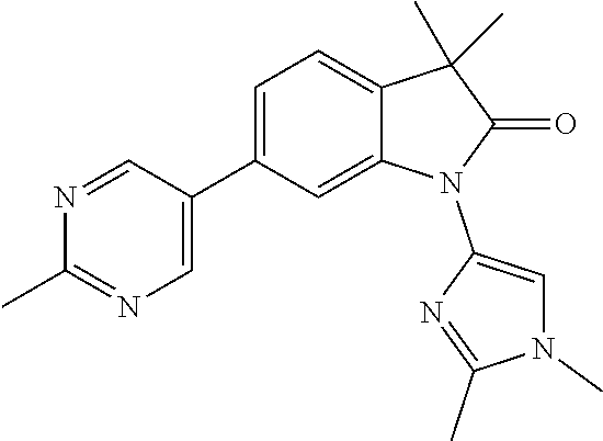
C1=C(C2=CN=C(C)N=C2)C=C2C(=C1)C(C)(C)C(=O)N2C1=CN(C)C(C)=N1
